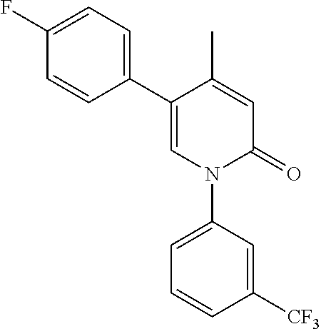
C1=C(C)C(C2=CC=C(F)C=C2)=CN(C2=CC=CC([CF3])=C2)C1=O
